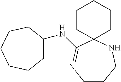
C1CC2(CCC1)C(NC1CCCCCC1)=NCCCN2
